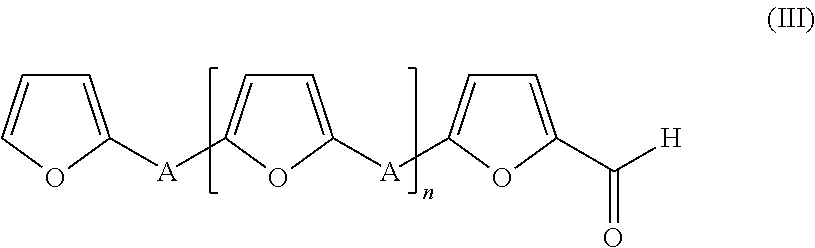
C1=C([A]C2=CC=C([A]C3=CC=C(C(=O)[H])O3)O2)OC=C1
